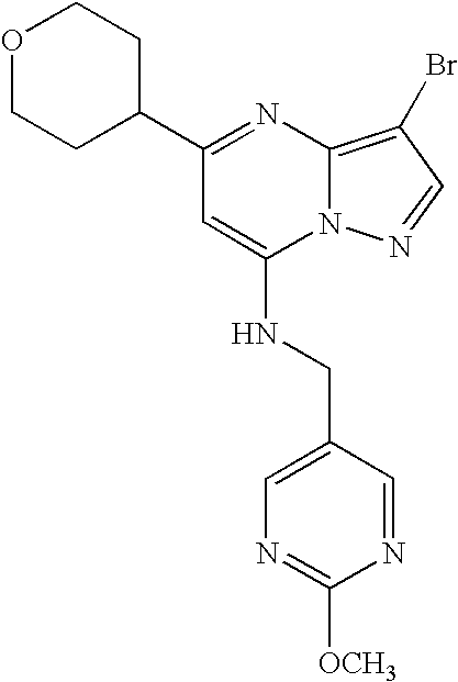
O1CCC(C2=NC3=C(Br)C=NN3C(NCC3=CN=C([OCH3])N=C3)=C2)CC1
